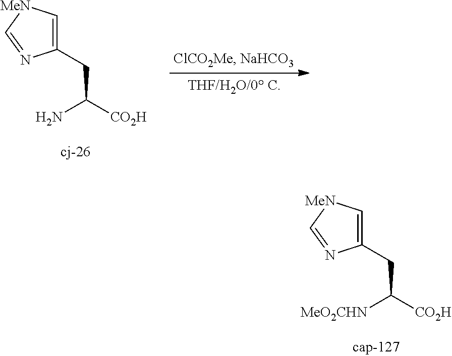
C(C(N)[CO2H])C1=C[MeN]C=N1.C(C([MeO2CHN])[CO2H])C1=C[MeN]C=N1
